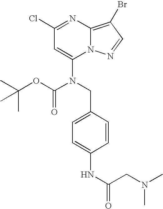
C1(Cl)=NC2=C(Br)C=NN2C(N(CC2=CC=C(NC(CN(C)C)=O)C=C2)C(=O)OC(C)(C)C)=C1
